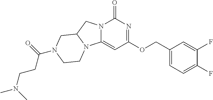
N12C(=CC(OCC3=CC=C(F)C(F)=C3)=NC1=O)N1C(C2)CN(C(=O)CCN(C)C)CC1
